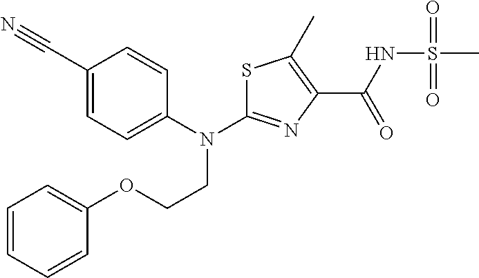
C1(C#N)=CC=C(N(C2=NC(C(NS(C)(=O)=O)=O)=C(C)S2)CCOC2=CC=CC=C2)C=C1
